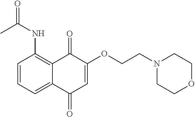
C1=CC=C2C(=C1NC(C)=O)C(=O)C(OCCN1CCOCC1)=CC2=O
